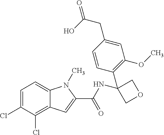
C1=C(Cl)C(Cl)=C2C(=C1)N(C)C(C(NC1(C3=C(OC)C=C(CC(=O)O)C=C3)COC1)=O)=C2
